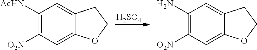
[H2SO4].C1([AcHN])=C([O2N])C=C2C(=C1)CCO2.C1(N)=C([O2N])C=C2C(=C1)CCO2
